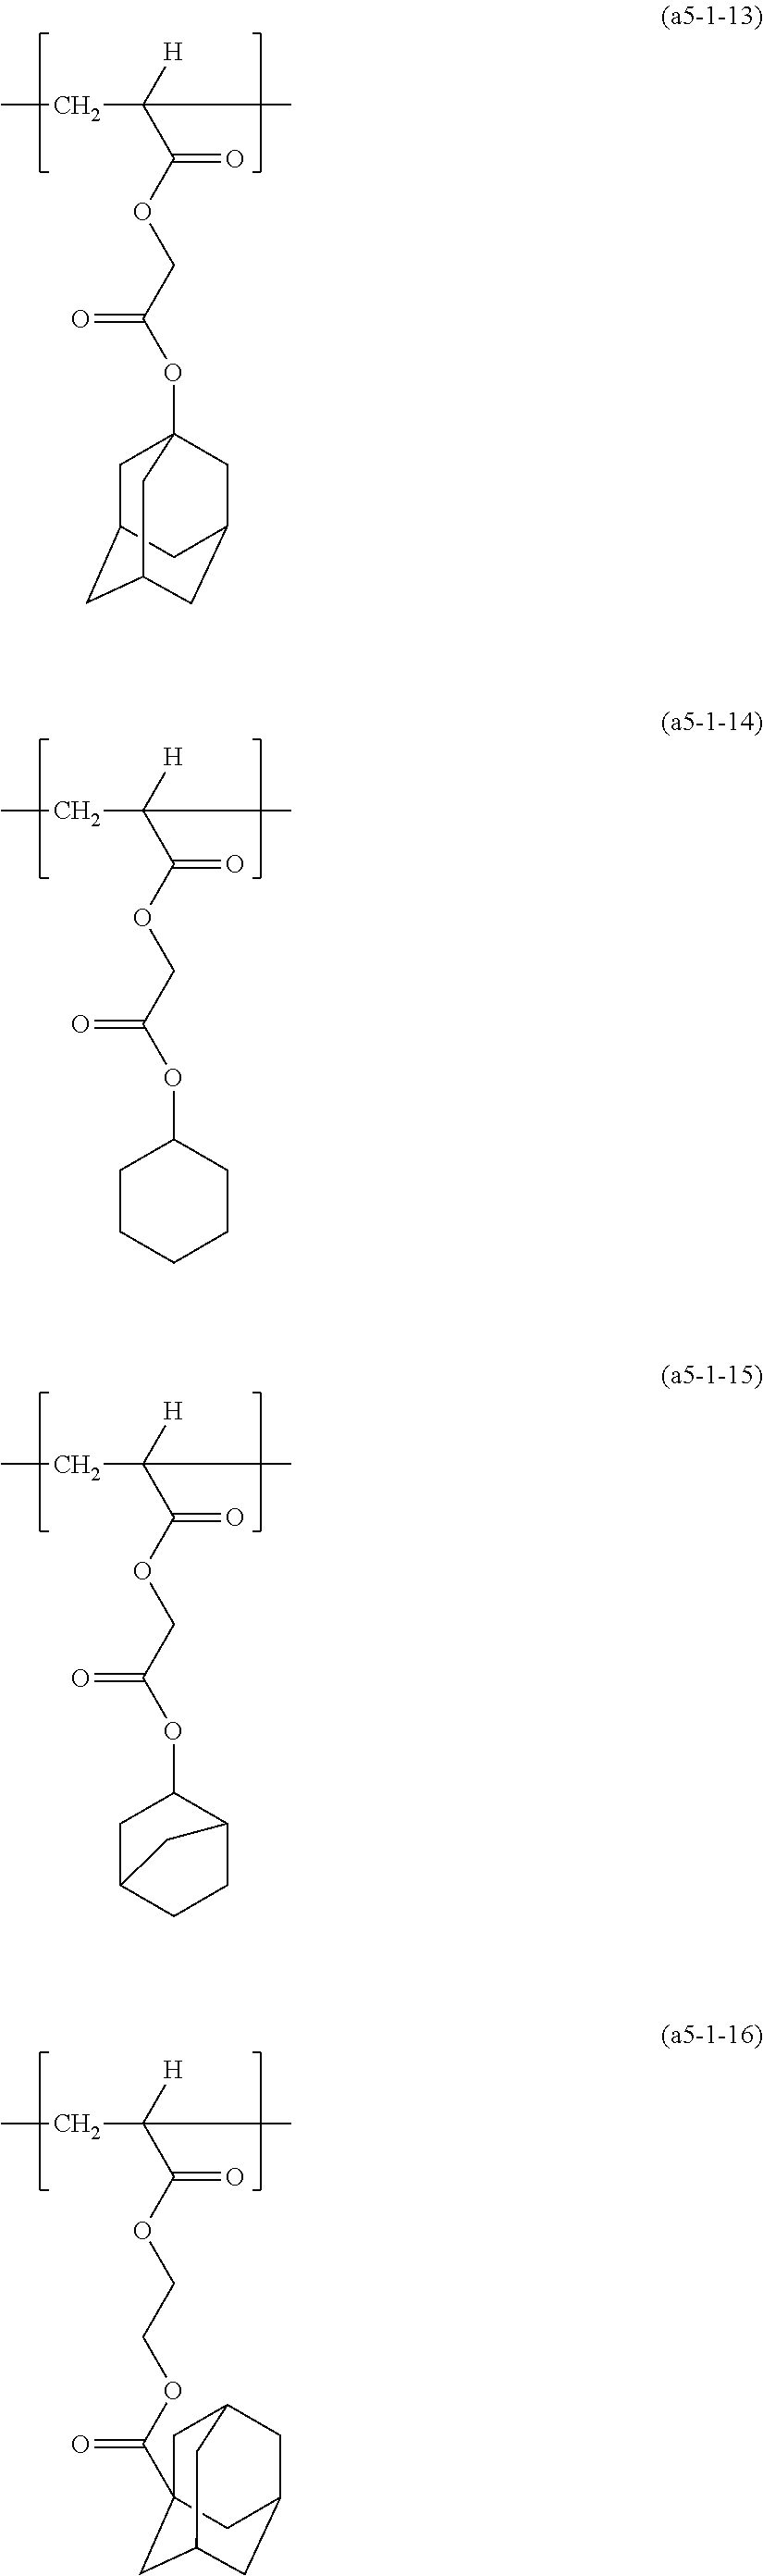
CCC(C(OCC(OC12CC3CC(CC(C1)C3)C2)=O)=O)([H])C.CCC(C(OCC(OC1CCCCC1)=O)=O)([H])C.CCC(C(OCC(OC1CC2CCC1C2)=O)=O)([H])C.CCC(C(OCCOC(=O)C12CC3CC(CC(C1)C3)C2)=O)([H])C
